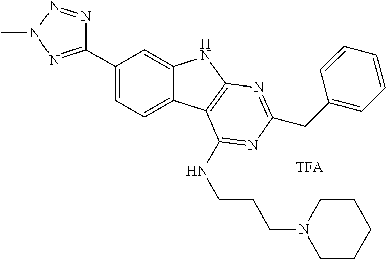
C1(C2=NN(C)N=N2)=CC=C2C(=C1)NC1=C2C(NCCCN2CCCCC2)=NC(CC2=CC=CC=C2)=N1
